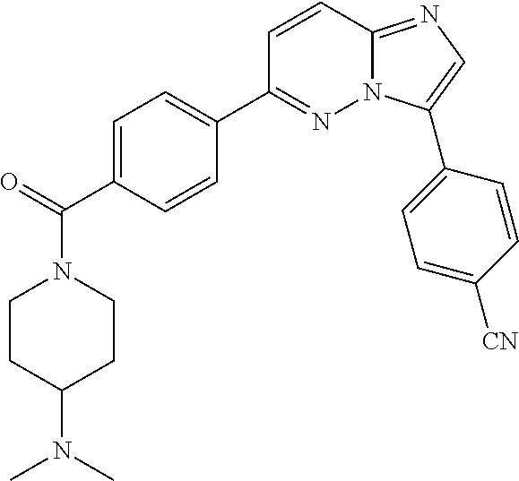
C1=C(C(=O)N2CCC(N(C)C)CC2)C=CC(C2=NN3C(=NC=C3C3=CC=C([CN])C=C3)C=C2)=C1
